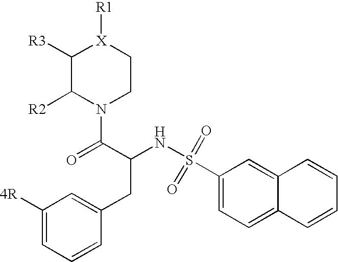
C1([R3])C([R2])N(C(C(NS(C2=CC=C3C(=C2)C=CC=C3)(=O)=O)CC2=CC([4R])=CC=C2)=O)CC[X]1[R1]
